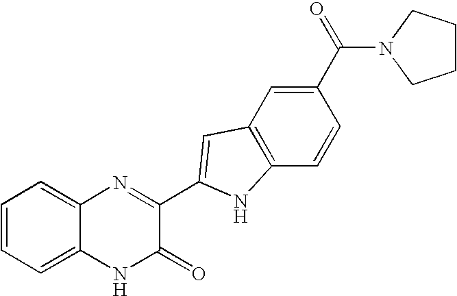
C1=C2C(=CC=C1)N=C(C1=CC3=C(C=CC(C(=O)N4CCCC4)=C3)N1)C(=O)N2
